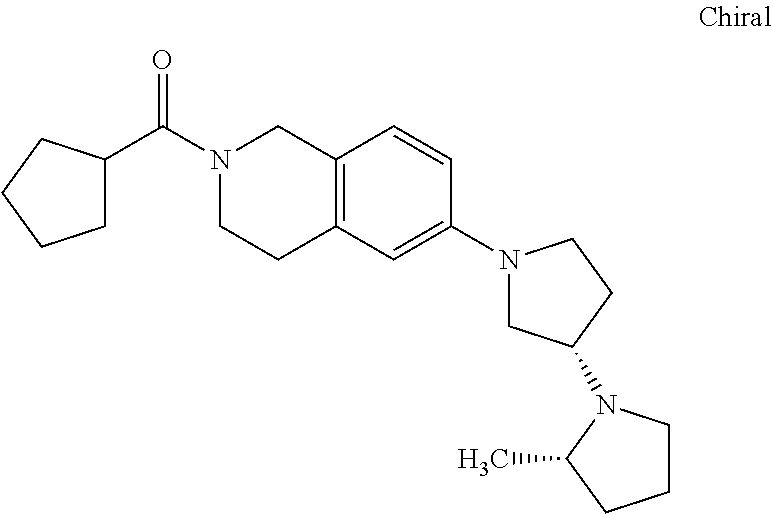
C(N1CCC2=C(C1)C=CC(N1CC(N3CCCC3C)CC1)=C2)(=O)C1CCCC1
